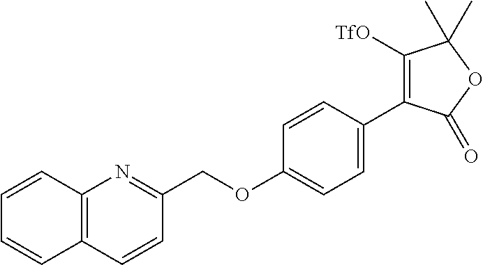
C12=C(C=CC(COC3=CC=C(C4=C([TfO])C(C)(C)OC4=O)C=C3)=N1)C=CC=C2
